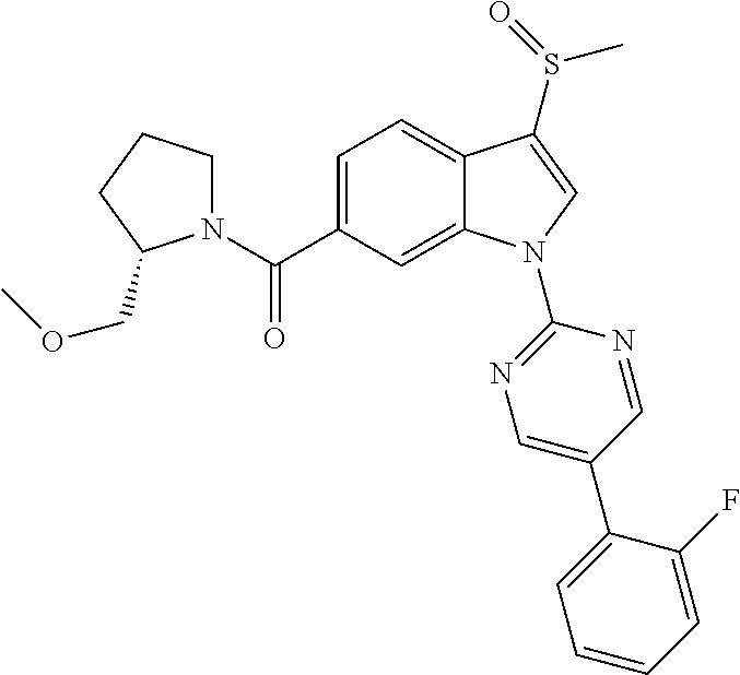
C(C1=CC=C2C(=C1)N(C1=NC=C(C3=CC=CC=C3F)C=N1)C=C2S(=O)C)(=O)N1CCCC1COC
